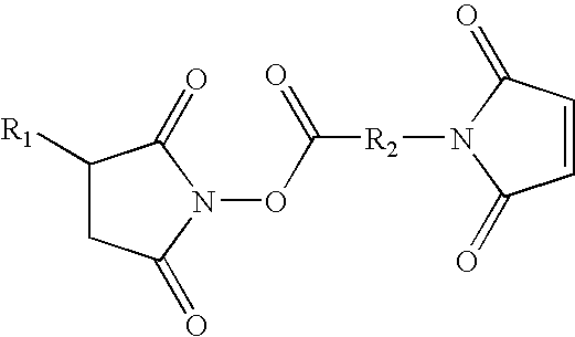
C1([R1])CC(=O)N(OC([R2]N2C(=O)C=CC2=O)=O)C1=O
